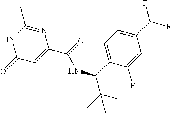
N1C(=O)C=C(C(=O)NC(C2=CC=C(C(F)F)C=C2F)C(C)(C)C)N=C1C
